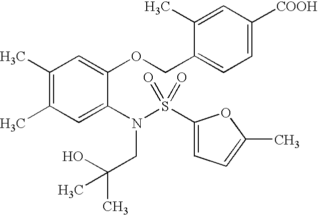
C1(C)=C(C)C=C(N(S(C2=CC=C(C)O2)(=O)=O)CC(C)(O)C)C(OCC2=CC=C([COOH])C=C2C)=C1
